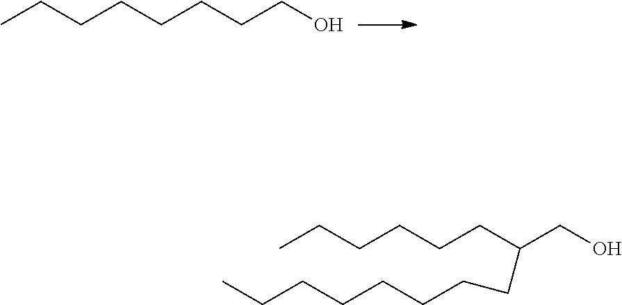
CCCCCCCCO.CCCCCCC(CO)CCCCCCCC
